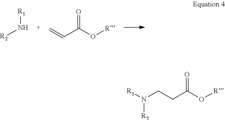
[R1]N[R2].C(C(=O)O[R])=C.[R1]N(CCC(=O)O[R])[R2]
